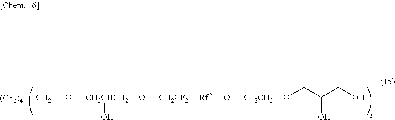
CO[CH2CHCH2](O[CH2CF2][Rf2]O[CF2CH2]OCC(CO)O)O.[(CF2)4]
